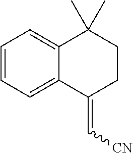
C1=CC=C2C(=C1)C(C)(C)CCC2=C[CN]
